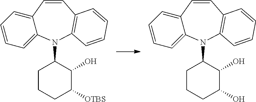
C12=CC=CC=C1N(C1CCCC(O)C1O)C1=C(C=C2)C=CC=C1.C12=CC=CC=C1N(C1CCCC([OTBS])C1O)C1=C(C=C2)C=CC=C1
